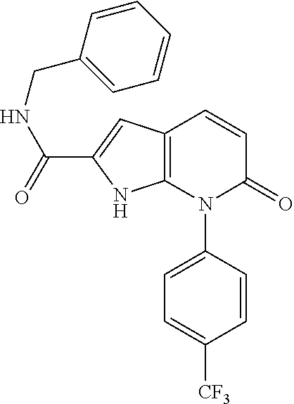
C1=CC(N2C(=O)C=CC3=C2NC(C(=O)NCC2=CC=CC=C2)=C3)=CC=C1[CF3]
